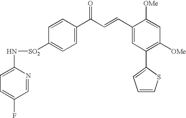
N([SO2]C1=CC=C(C(C=CC2=CC(C3=CC=CS3)=C([OMe])C=C2[OMe])=O)C=C1)C1=CC=C(F)C=N1
